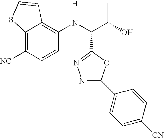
C12=C([NC])C=CC(N(C(C(O)C)C3=NN=C(C4=CC=C([CN])C=C4)O3)[H])=C1C=CS2
